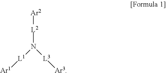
[Ar2][L2]N([L3][Ar3])[L1][Ar1]
